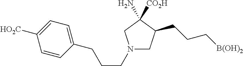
N1(CCCC2=CC=C([HO2C])C=C2)CC(CCC[B(OH)2])C([CO2H])(N)C1
